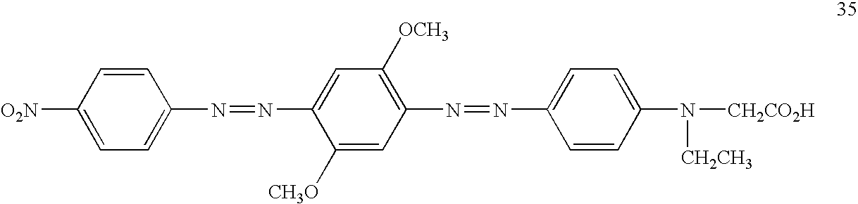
C1=CC(N=NC2=CC([OCH3])=C(N=NC3=CC=C(N([CH2CH3])[CH2CO2H])C=C3)C=C2[CH3O])=CC=C1[O2N]
